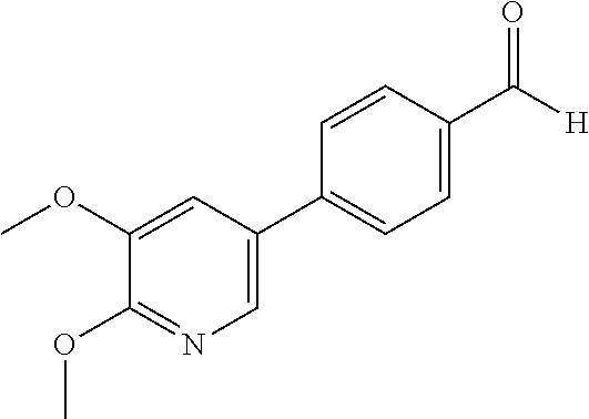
C1=C(C2=CC=C(C(=O)[H])C=C2)C=C(OC)C(OC)=N1
